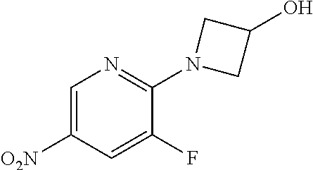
C1=C([O2N])C=C(F)C(N2CC(O)C2)=N1
